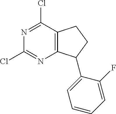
N1=C(Cl)C2=C(N=C1Cl)C(C1=CC=CC=C1F)CC2
